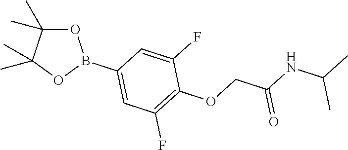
O1C(C)(C)C(C)(C)OB1C1=CC(F)=C(OCC(NC(C)C)=O)C(F)=C1
